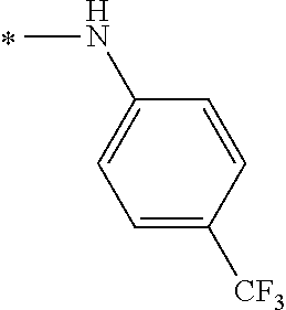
C1(NC)=CC=C([CF3])C=C1
